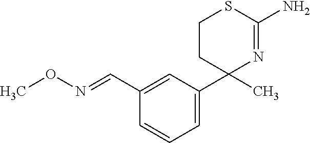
C1=C(C2(C)N=C(N)SCC2)C=C(C=NOC)C=C1
